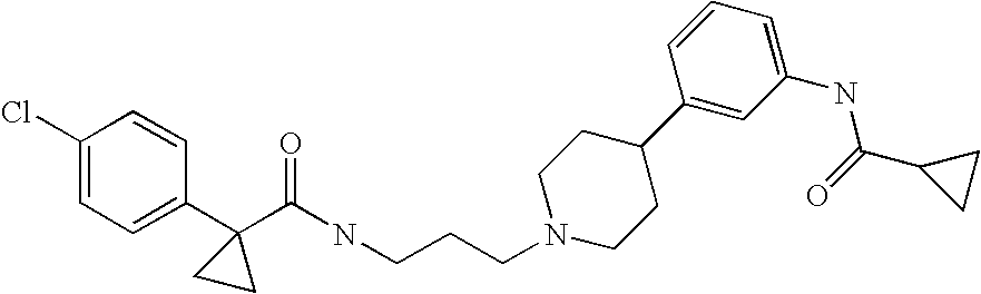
C1(Cl)=CC=C(C2(C(NCCCN3CCC(C4=CC(NC(=O)C5CC5)=CC=C4)CC3)=O)CC2)C=C1
